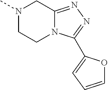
N1(C)CCN2C(=NN=C2C2=CC=CO2)C1
